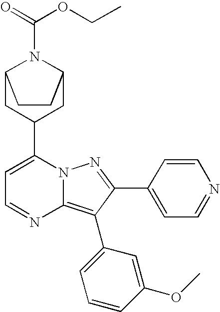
C12CC(C3=CC=NC4=C(C5=CC=CC(OC)=C5)C(C5=CC=NC=C5)=NN34)CC(N1C(OCC)=O)CC2
